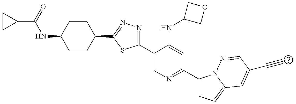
C1(C2=NN=C(C3=CN=C(C4=CC=C5N4N=CC(C#C)=C5)C=C3NC3COC3)S2)CCC(NC(C2CC2)=O)CC1
